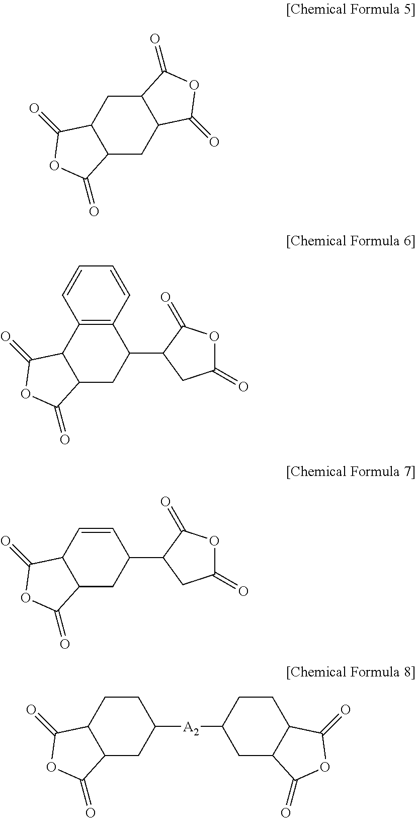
C12CC3C(CC1C(=O)OC2=O)C(=O)OC3=O.C12CC(C3CC(=O)OC3=O)C3=C(C1C(=O)OC2=O)C=CC=C3.C12CC(C3CC(=O)OC3=O)C=CC1C(=O)OC2=O.C12CC([A2]C3CC4C(CC3)C(=O)OC4=O)CCC1C(=O)OC2=O
